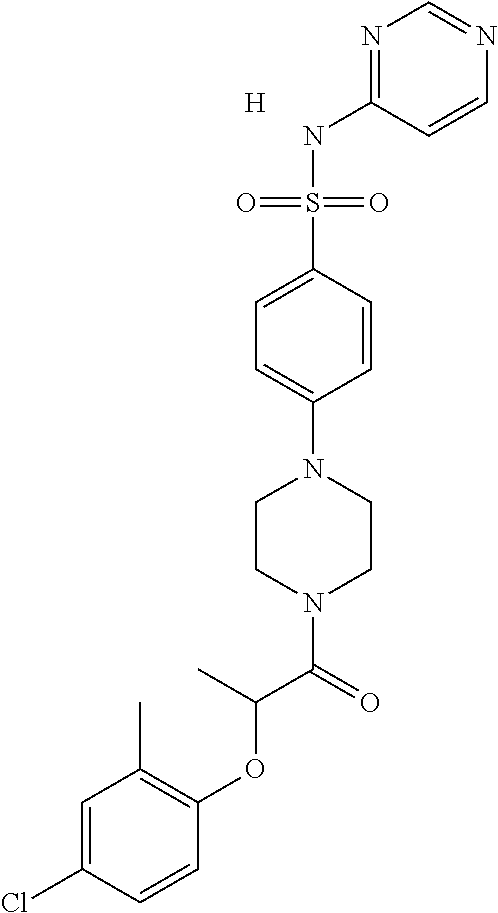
N1=C(NS(C2=CC=C(N3CCN(C(=O)C(OC4=C(C)C=C(Cl)C=C4)C)CC3)C=C2)(=O)=O)C=CN=C1.[H]
